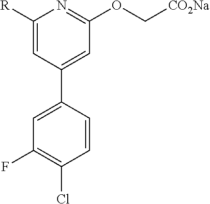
[R]C1=CC(C2=CC(F)=C(Cl)C=C2)=CC(OC[CO2Na])=N1
